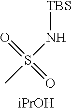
O=S(=O)(N[TBS])C.[iPrOH]
